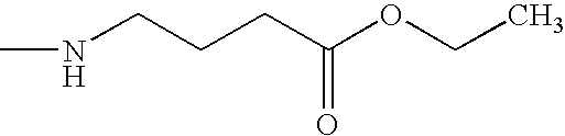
N(CCCC(OCC)=O)C
